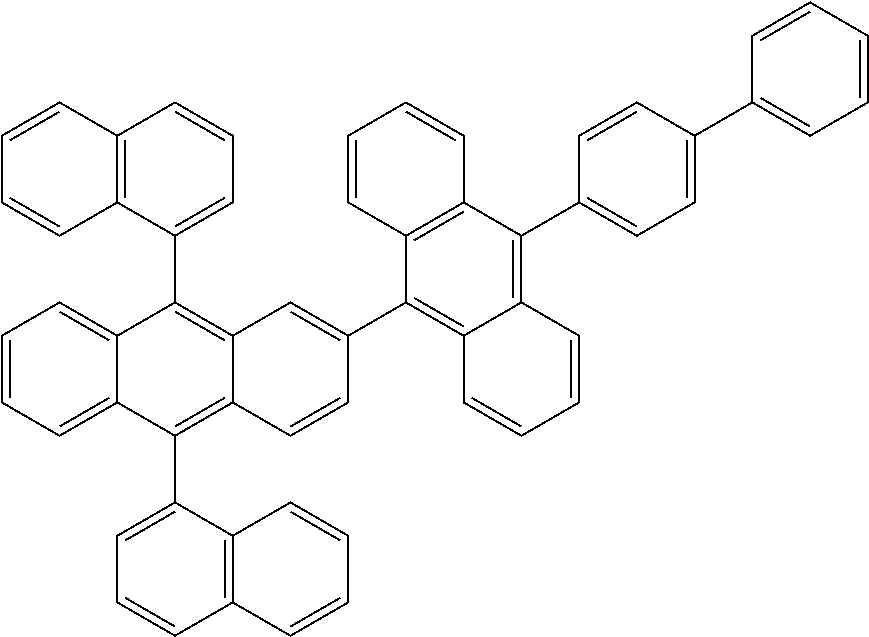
C1=CC=C2C(=C1)C(C1=CC=CC3=C1C=CC=C3)=C1C(=C2C2=CC=CC3=C2C=CC=C3)C=CC(C2=C3C(=C(C4=CC=C(C5=CC=CC=C5)C=C4)C4=C2C=CC=C4)C=CC=C3)=C1
